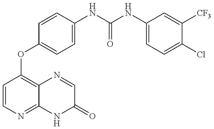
C1=CN=C2C(=C1OC1=CC=C(NC(=O)NC3=CC=C(Cl)C([CF3])=C3)C=C1)N=CC(=O)N2
